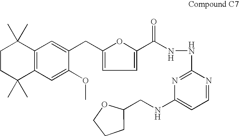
C1CC(C)(C)C2=C(C1(C)C)C=C(CC1=CC=C(C(NNC3=NC(NCC4OCCC4)=CC=N3)=O)O1)C(OC)=C2
